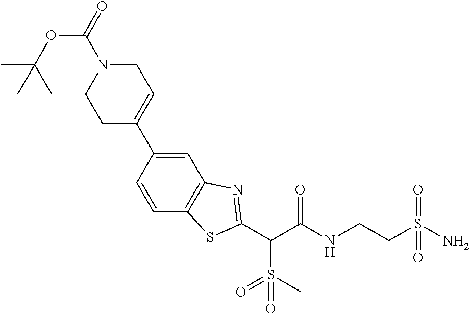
C(C(NCCS(N)(=O)=O)=O)(C1=NC2=C(C=CC(C3=CCN(C(=O)OC(C)(C)C)CC3)=C2)S1)S(=O)(=O)C
